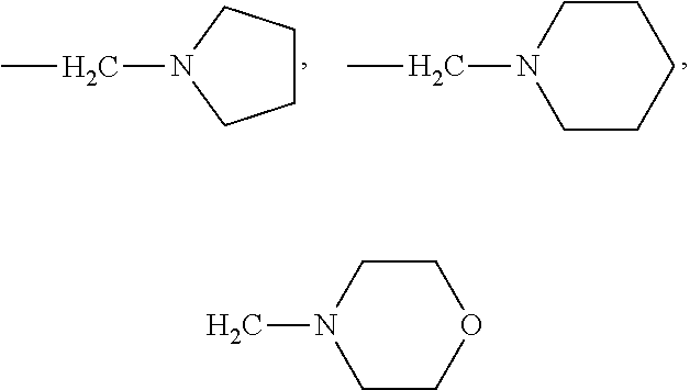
C1CCN(CC)C1.C1CN(CC)CCC1.C1CN(C)CCO1
